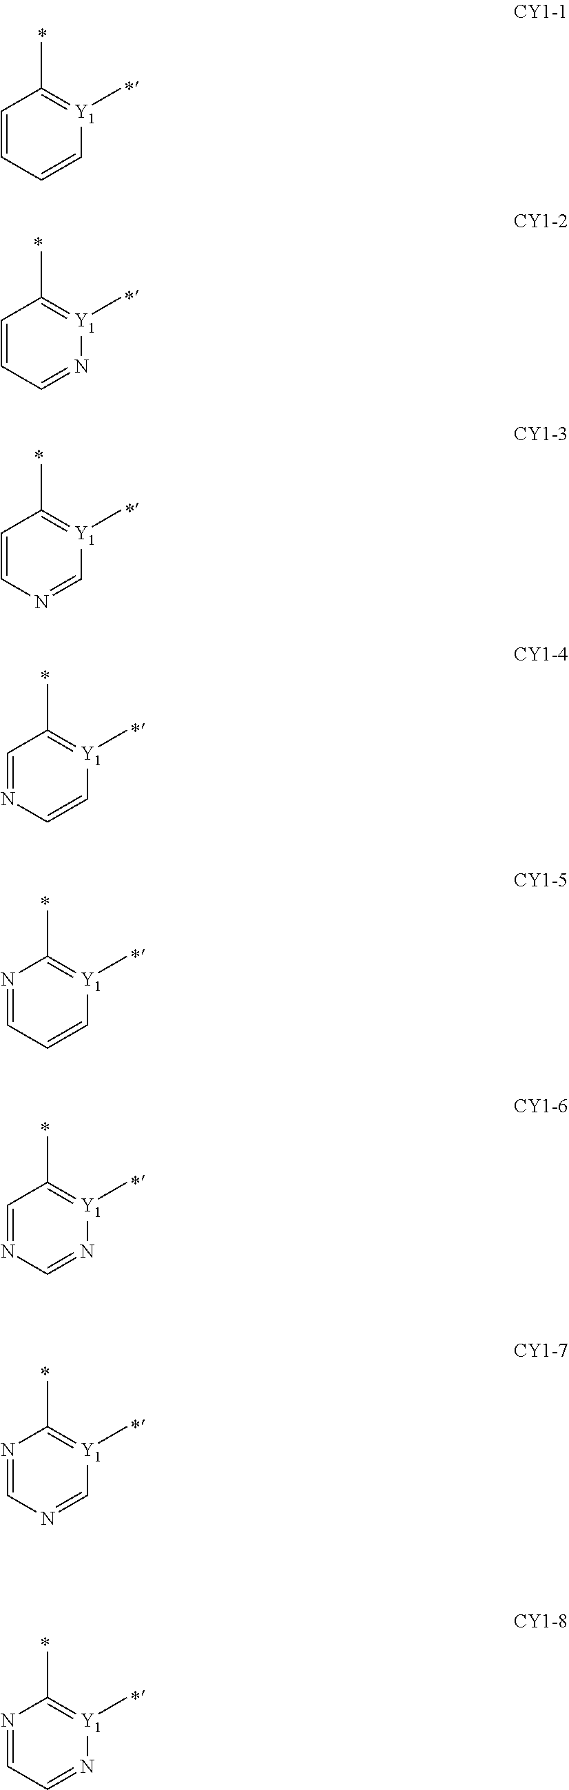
[Y1]1(C)=C(C)C=CN=C1.[Y1]1(C)=C(C)C=NC=C1.[Y1]1(C)=C(C)N=CC=C1.[Y1]1(C)=C(C)C=NC=N1.[Y1]1(C)=C(C)N=CN=C1.[Y1]1(C)=C(C)N=CC=N1.[Y1]1(C)=C(C)C=CC=C1.[Y1]1(C)=C(C)C=CC=N1
